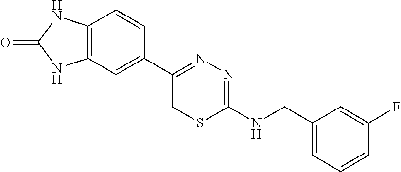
C12=C(C=C(C3=NN=C(NCC4=CC=CC(F)=C4)SC3)C=C1)NC(=O)N2
